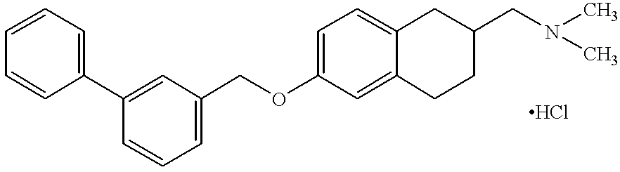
O(C1=CC=C2C(=C1)CCC(CN(C)C)C2)CC1=CC=CC(C2=CC=CC=C2)=C1
